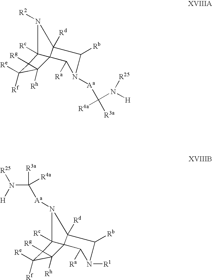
N1([R2])C2([Rc])C3(C1([Rd])C([Rb])N([Aa]C([R3a])([R4a])N([H])[R25])C3[Ra])C1([Rh])C([Re])([Rf])C21[Rg].N1([Aa]C([R3a])([R4a])N([H])[R25])C2([Rc])C3(C1([Rd])C([Rb])N([R1])C3[Ra])C1([Rh])C([Re])([Rf])C21[Rg]
